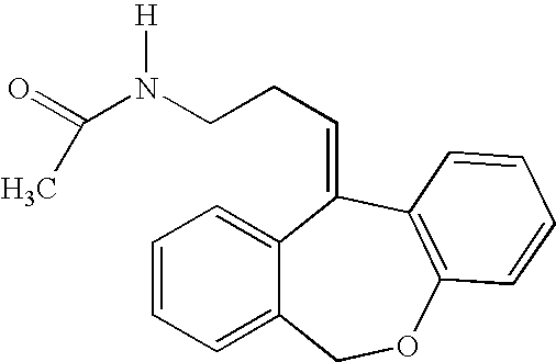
C1=CC=C2C(=C1)C(=CCCN(C(=O)C)[H])C1=C(OC2)C=CC=C1
